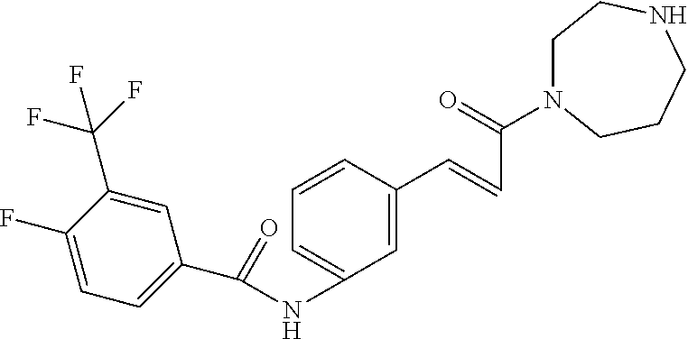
C1=C(F)C(C(F)(F)F)=CC(C(NC2=CC=CC(C=CC(=O)N3CCNCCC3)=C2)=O)=C1
